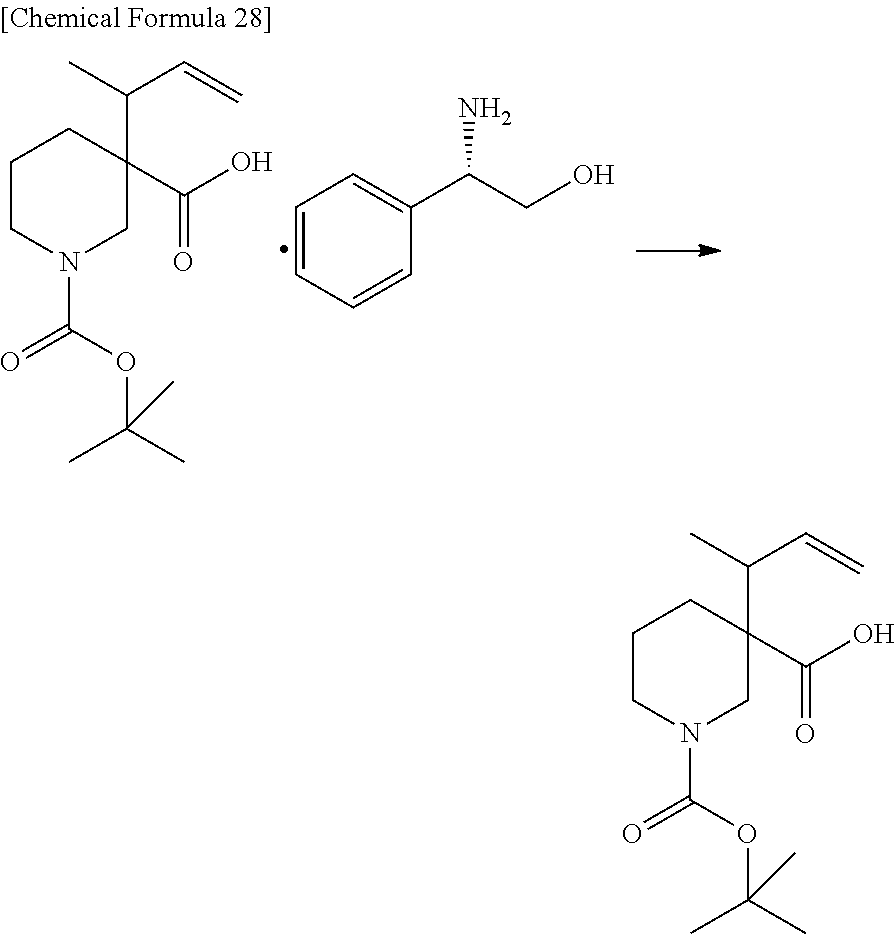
C1CN(C(OC(C)(C)C)=O)CC(C(O)=O)(C(C=C)C)C1.C1CN(C(OC(C)(C)C)=O)CC(C(O)=O)(C(C=C)C)C1.C1=CC=CC(C(CO)N)=C1
